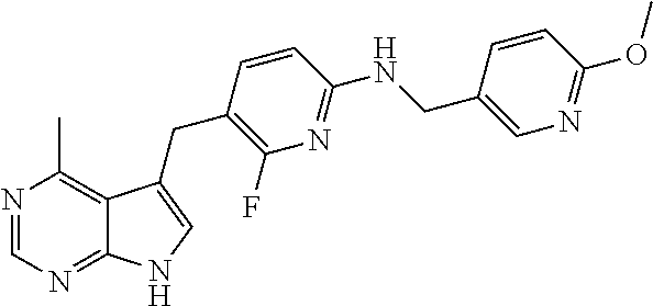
C1=C(CNC2=NC(F)=C(CC3=CNC4=NC=NC(C)=C43)C=C2)C=CC(OC)=N1
